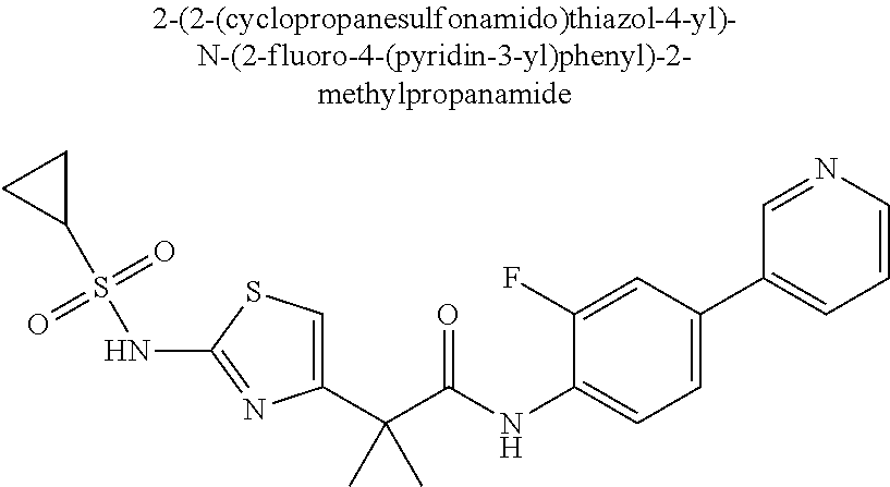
C1(C(C(NC2=CC=C(C3=CC=CN=C3)C=C2F)=O)(C)C)=CSC(NS(C2CC2)(=O)=O)=N1
